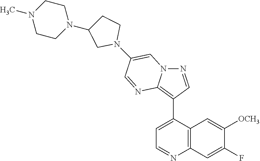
N1=CC(C2=CC=NC3=C2C=C([OCH3])C(F)=C3)=C2N1C=C(N1CCC(N3CCN(C)CC3)C1)C=N2
